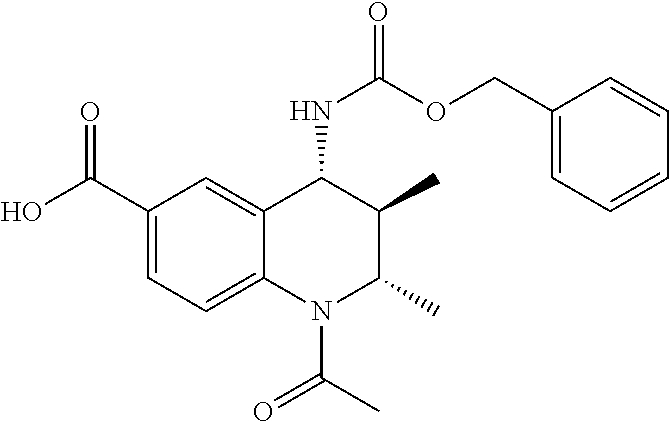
C1(C(O)=O)=CC=C2C(=C1)C(NC(OCC1=CC=CC=C1)=O)C(C)C(C)N2C(=O)C
